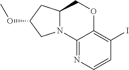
IC1=C2C(=NC=C1)N1C(CO2)CC(OC)C1
